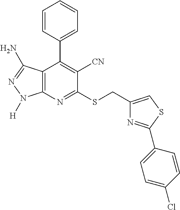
C12=C(N=C(SCC3=CSC(C4=CC=C(Cl)C=C4)=N3)C([CN])=C1C1=CC=CC=C1)N([H])N=C2N
